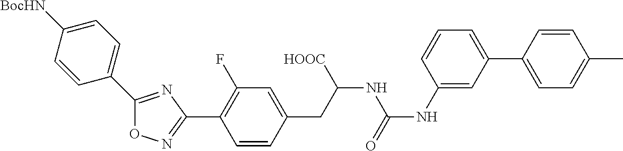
O1N=C(C2=C(F)C=C(CC(NC(NC3=CC(C4=CC=C(C)C=C4)=CC=C3)=O)[HOOC])C=C2)N=C1C1=CC=C([BocHN])C=C1
